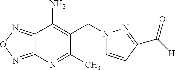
C12=NON=C1C(N)=C(CN1C=CC(C(=O)[H])=N1)C(C)=N2
